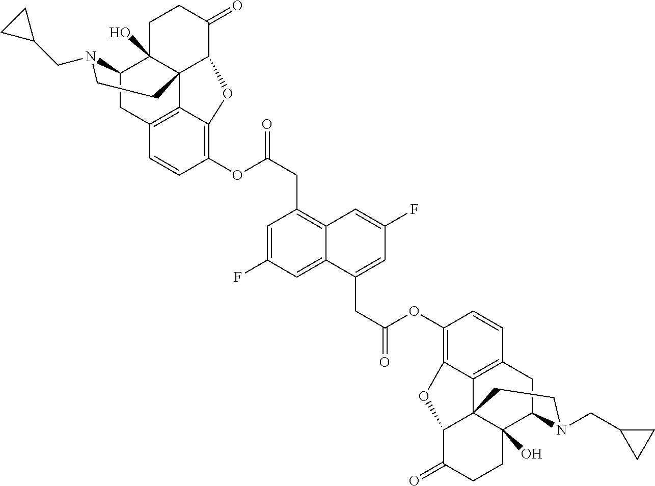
C12CC3=C4C5(C1(O)CCC(=O)C5OC4=C(OC(CC1=C4C(=CC(F)=C1)C(CC(=O)OC1=C5C6=C(C=C1)CC1C7(O)C6(C(C(=O)CC7)O5)CCN1CC1CC1)=CC(F)=C4)=O)C=C3)CCN2CC1CC1
